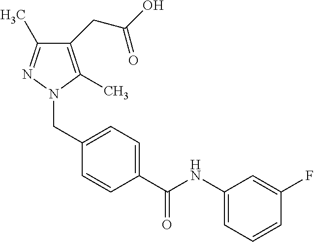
C1=C(CN2C(C)=C(CC(O)=O)C(C)=N2)C=CC(C(NC2=CC=CC(F)=C2)=O)=C1
